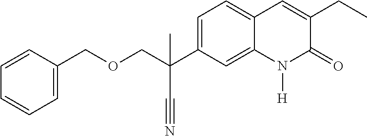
C1=C(C(COCC2=CC=CC=C2)(C#N)C)C=C2C(=C1)C=C(CC)C(=O)N2[H]
